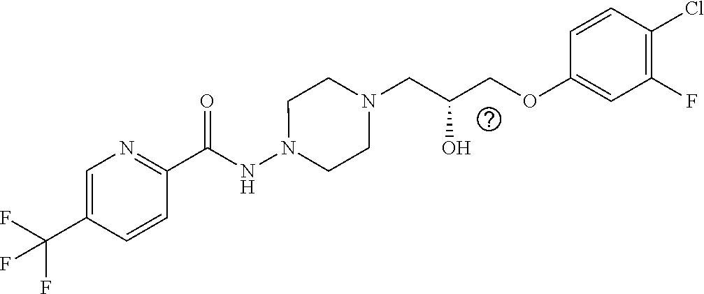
C1(C(NN2CCN(CC(O)COC3=CC(F)=C(Cl)C=C3)CC2)=O)=NC=C(C(F)(F)F)C=C1
